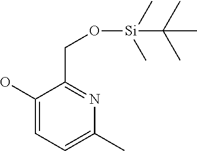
C1(O)=CC=C(C)N=C1CO[Si](C(C)(C)C)(C)C
